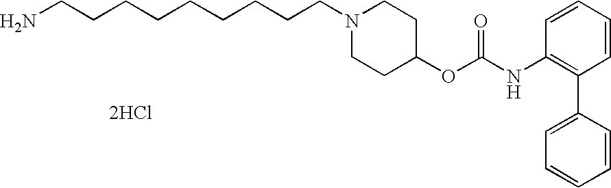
NCCCCCCCCCN1CCC(OC(NC2=C(C3=CC=CC=C3)C=CC=C2)=O)CC1.[2HCl]
